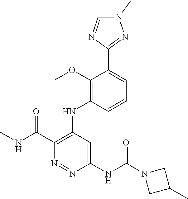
C1(C(NC)=O)=C(NC2=C(OC)C(C3=NN(C)C=N3)=CC=C2)C=C(NC(N2CC(C)C2)=O)N=N1
